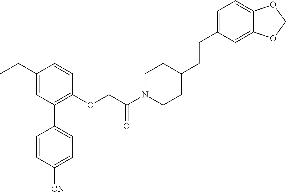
C1(CC)=CC(C2=CC=C([CN])C=C2)=C(OCC(N2CCC(CCC3=CC=C4C(=C3)OCO4)CC2)=O)C=C1
